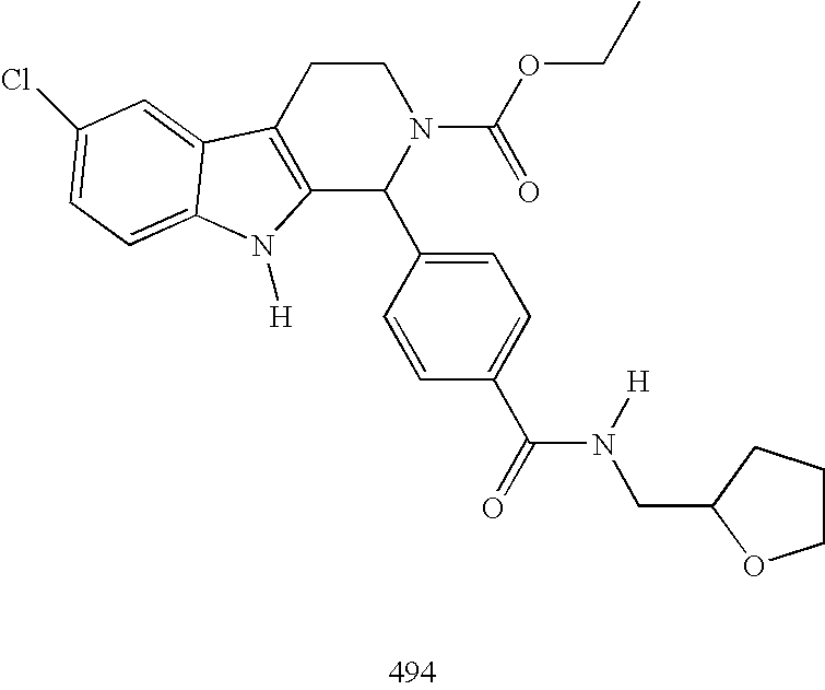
C12=C(CCN(C(OCC)=O)C1C1=CC=C(C(=O)N([H])CC3OCCC3)C=C1)C1=CC(Cl)=CC=C1N2[H]
